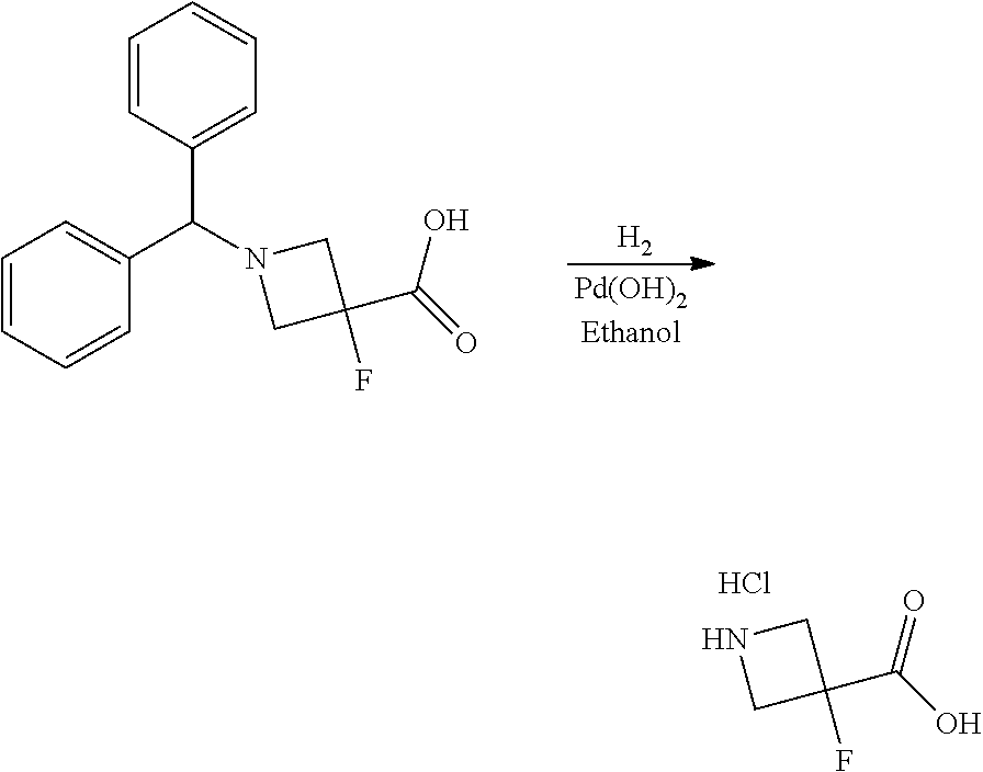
[H2].C1=CC=CC(C(N2CC(F)(C(=O)O)C2)C2=CC=CC=C2)=C1.N1CC(F)(C(O)=O)C1.Cl
